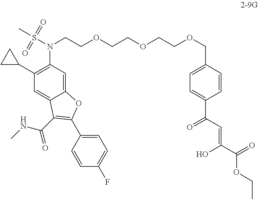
C12=CC(N(S(C)(=O)=O)CCOCCOCCOCC3=CC=C(C(C=C(O)C(=O)OCC)=O)C=C3)=C(C3CC3)C=C1C(C(NC)=O)=C(C1=CC=C(F)C=C1)O2
